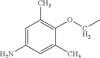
C1=C(N)C=C(C)C(OCC)=C1C
